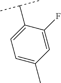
C1=C(C)C=C(F)C(C(C)C)=C1
